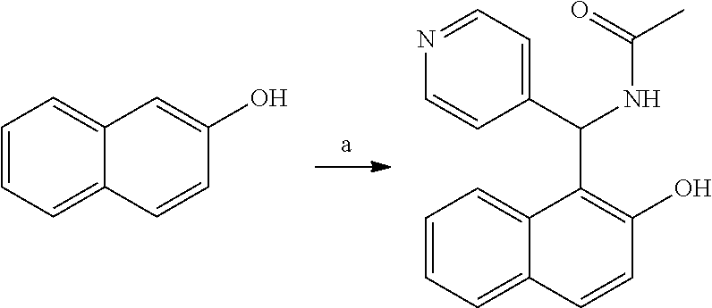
C1=CC=C2C(=C1)C=C(O)C=C2.C1=CC=C2C(=C1)C(C(NC(C)=O)C1=CC=NC=C1)=C(O)C=C2
